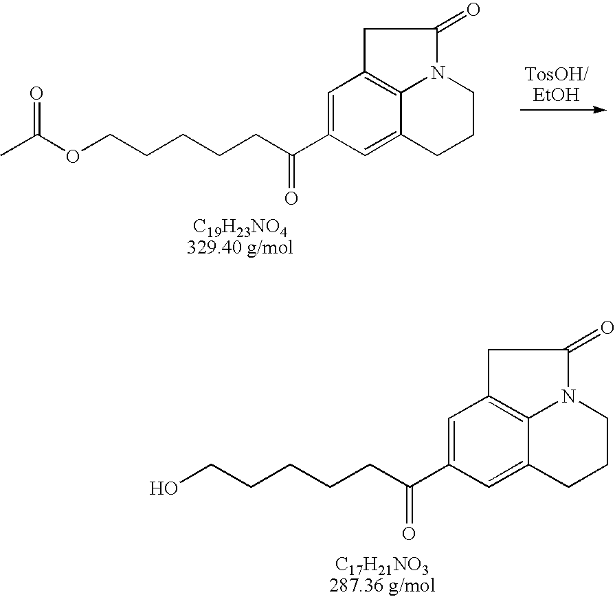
C1=C(C(CCCCCOC(C)=O)=O)C=C2C3=C1CC(=O)N3CCC2.C1=C(C(CCCCCO)=O)C=C2C3=C1CC(=O)N3CCC2
